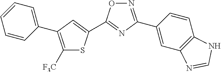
N1=C(C2=CC3=C(C=C2)NC=N3)N=C(C2=CC(C3=CC=CC=C3)=C([F3C])S2)O1
